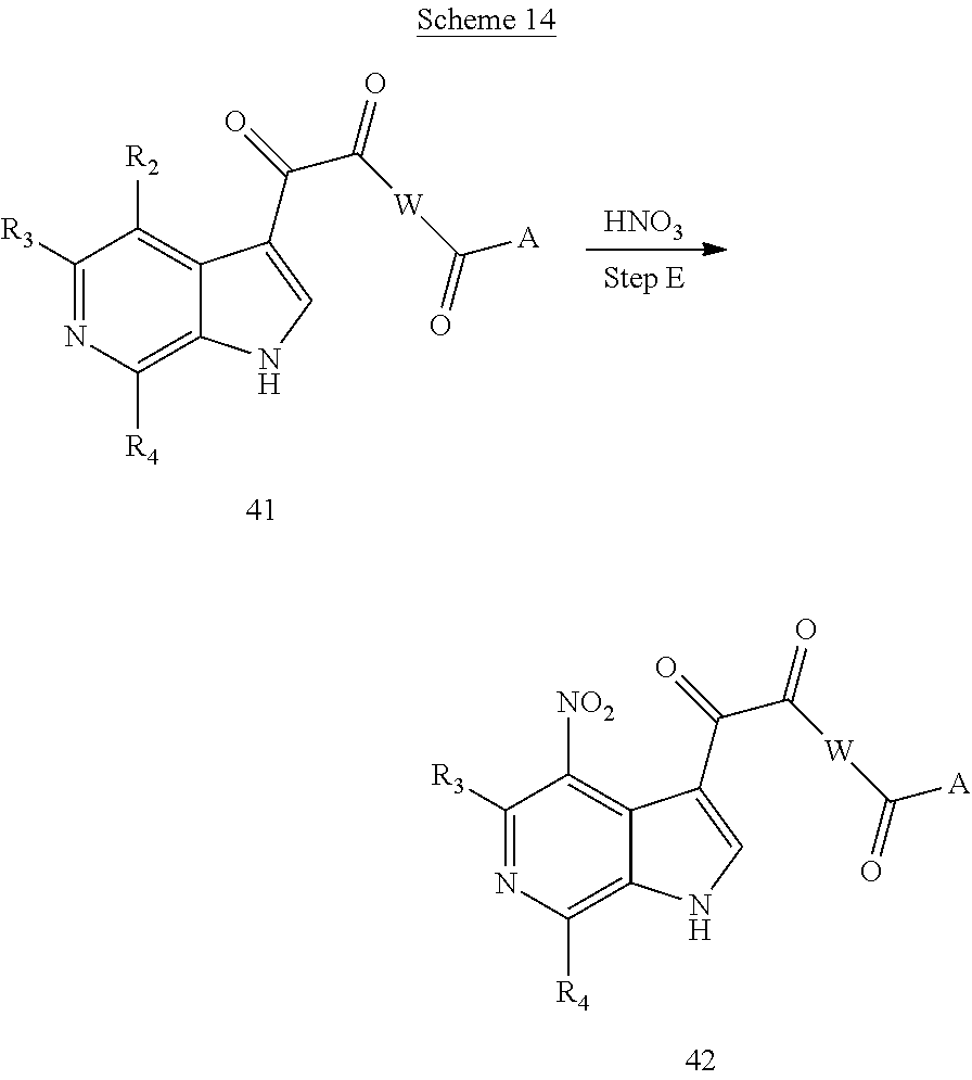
C1([R3])=NC([R4])=C2C(=C1[R2])C(C(=O)C([W]C([A])=O)=O)=CN2.[HNO3].C1([R3])=NC([R4])=C2C(=C1[NO2])C(C(=O)C([W]C([A])=O)=O)=CN2
